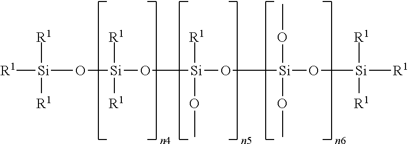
[R1][Si](O[Si](O[Si](O[Si](O[Si]([R1])([R1])[R1])(OC)OC)([R1])OC)([R1])[R1])([R1])[R1]
